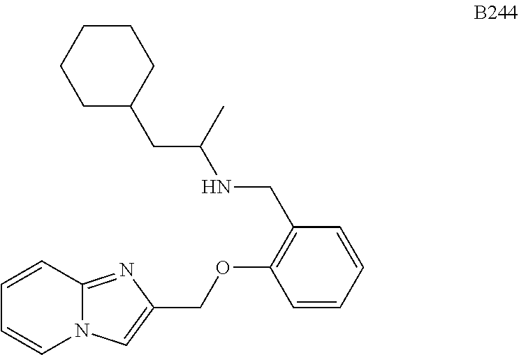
C1=CN2C(=NC(COC3=C(CNC(CC4CCCCC4)C)C=CC=C3)=C2)C=C1
